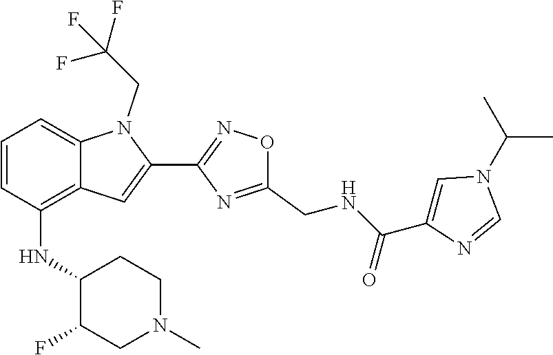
C1=CC(NC2C(F)CN(C)CC2)=C2C(=C1)N(CC(F)(F)F)C(C1=NOC(CNC(C3=CN(C(C)C)C=N3)=O)=N1)=C2
